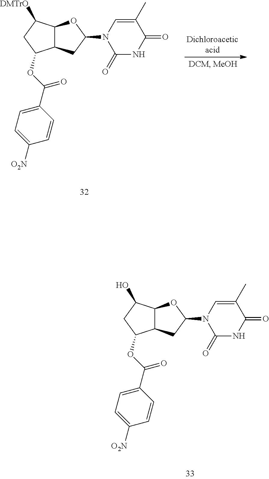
C12C(CC(N3C(=O)NC(=O)C(C)=C3)O1)C(OC(C1=CC=C([O2N])C=C1)=O)CC2[DMTrO].C12C(CC(N3C(=O)NC(=O)C(C)=C3)O1)C(OC(C1=CC=C([O2N])C=C1)=O)CC2O
